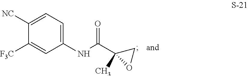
C1([NC])=CC=C(NC(C2(C)OC2)=O)C=C1[F3C]
